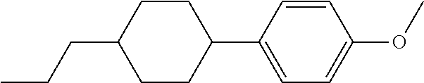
C1CC(CCC)CCC1C1=CC=C(OC)C=C1
